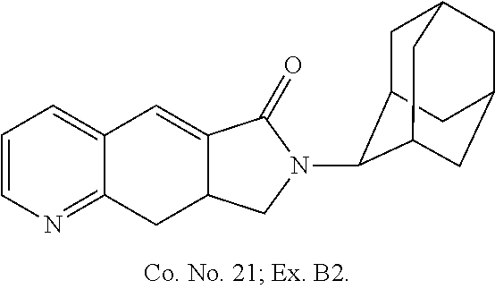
C12=CC=CN=C1CC1C(=C2)C(=O)N(C2C3CC4CC(CC2C4)C3)C1
